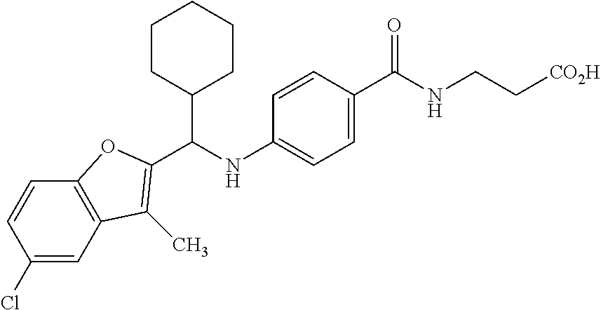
N(C1=CC=C(C(=O)NCC[CO2H])C=C1)C(C1CCCCC1)C1=C(C)C2=C(C=CC(Cl)=C2)O1
